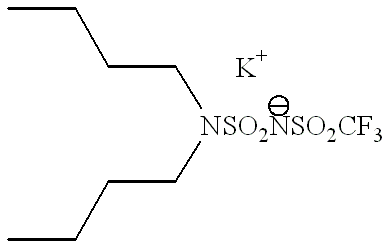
[NSO2NSO2CF3](CCCC)CCCC.[K]
